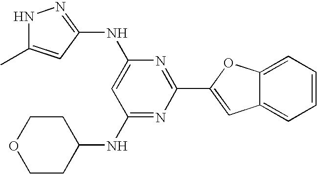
N1C(C)=CC(NC2=CC(NC3CCOCC3)=NC(C3=CC4=CC=CC=C4O3)=N2)=N1
